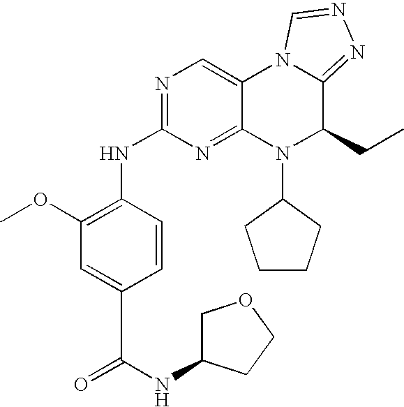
N1=C(NC2=C(OC)C=C(C(NC3COCC3)=O)C=C2)N=C2C(=C1)N1C(=NN=C1)C(CC)N2C1CCCC1
